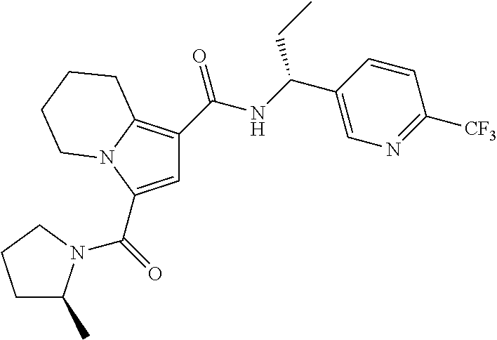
C1=C(C(=O)N2C(C)CCC2)N2C(=C1C(=O)NC(C1=CN=C([CF3])C=C1)CC)CCCC2
